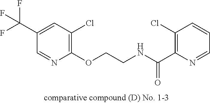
C1(C(F)(F)F)=CC(Cl)=C(OCCNC(C2=C(Cl)C=CC=N2)=O)N=C1
